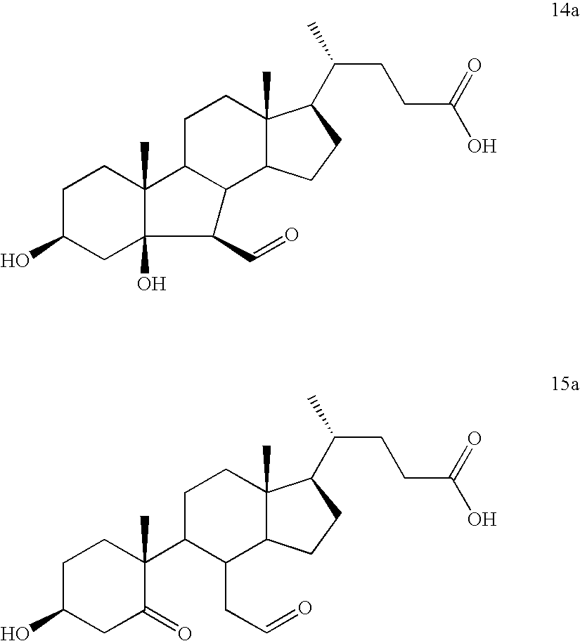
C12C3C(C)(CCC1C1(C)C(O)(CC(O)CC1)C2C=O)C(C(CCC(=O)O)C)CC3.C1(CC=O)C2C(C)(CCC1C1(C)C(=O)CC(O)CC1)C(C(CCC(=O)O)C)CC2
